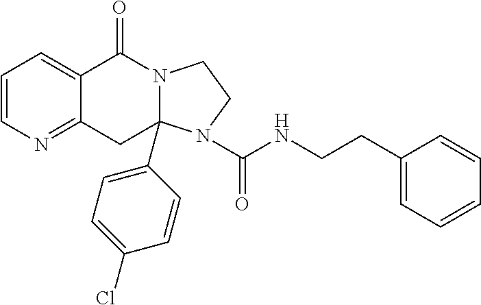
C1=CN=C2C(=C1)C(=O)N1CCN(C(NCCC3=CC=CC=C3)=O)C1(C1=CC=C(Cl)C=C1)C2
